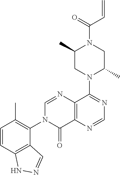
C12=C(N=CN=C1N1C(C)CN(C(C=C)=O)C(C)C1)C(=O)N(C1=C(C)C=CC3=C1C=NN3)C=N2
